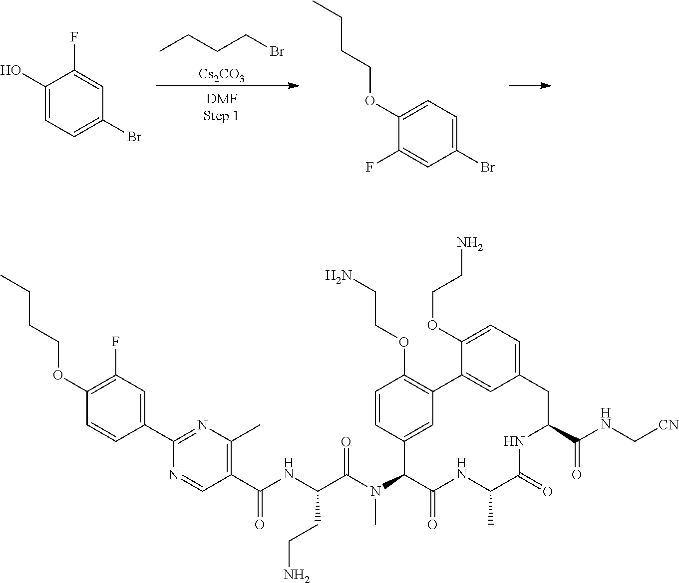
CCCCBr.[Cs2CO3].C1=C(O)C(F)=CC(Br)=C1.C1(Br)=CC=C(OCCCC)C(F)=C1.C1(C2=NC(C)=C(C(NC(C(N(C3C(=O)NC(C)C(=O)NC(C(NC[CN])=O)CC4=CC=C(OCCN)C(=C4)C4=C(OCCN)C=CC3=C4)C)=O)CCN)=O)C=N2)=CC(F)=C(OCCCC)C=C1
